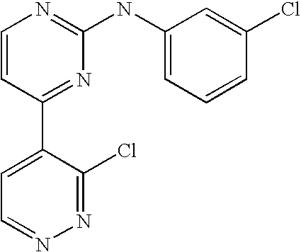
C1=CC(C2=CC=NN=C2Cl)=NC(NC2=CC=CC(Cl)=C2)=N1
